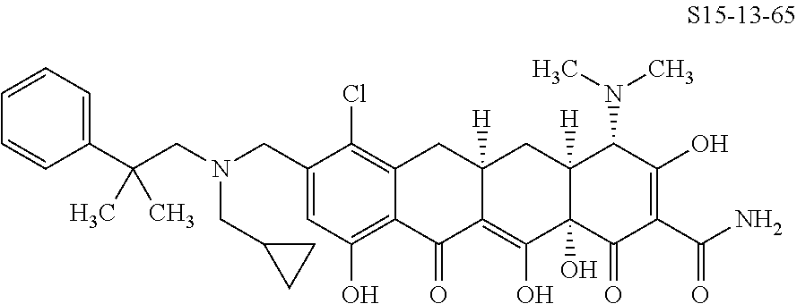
C12=C(Cl)C(CN(CC(C3=CC=CC=C3)(C)C)CC3CC3)=CC(O)=C1C(=O)C1=C(O)C3(O)C([H])(CC1([H])C2)C(N(C)C)C(O)=C(C(N)=O)C3=O
